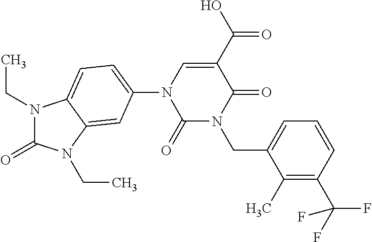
N1(CC)C(=O)N(CC)C2=CC(N3C(=O)N(CC4=CC=CC(C(F)(F)F)=C4C)C(=O)C(C(=O)O)=C3)=CC=C12
